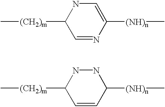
C1([(CH2)m]C)C=NC([(NH)n]C)=CN1.C1([(CH2)m]C)C=CC([(NH)n]C)NN1
